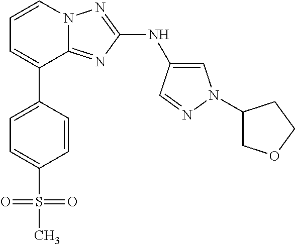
C1=C(C2=CC=CN3C2=NC(NC2=CN(C4COCC4)N=C2)=N3)C=CC(S(C)(=O)=O)=C1
